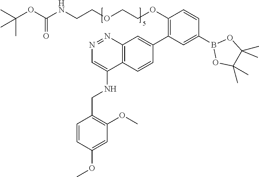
O(CCOCCNC(=O)OC(C)(C)C)C1=C(C2=CC3=C(C=C2)C(NCC2=C(OC)C=C(OC)C=C2)=CN=N3)C=C(B2OC(C)(C)C(C)(C)O2)C=C1
